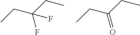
CCC(CC)(F)F.CCC(CC)=O
